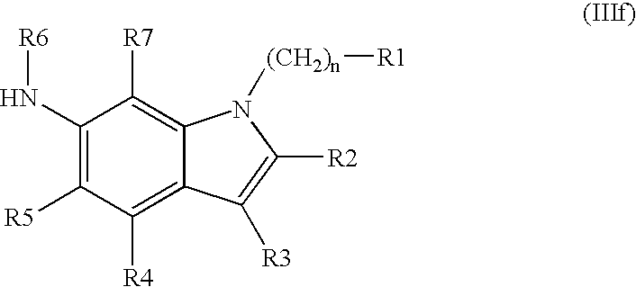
C1(N[R6])=C([R5])C([R4])=C2C(=C1[R7])N([(CH2)n][R1])C([R2])=C2[R3]
